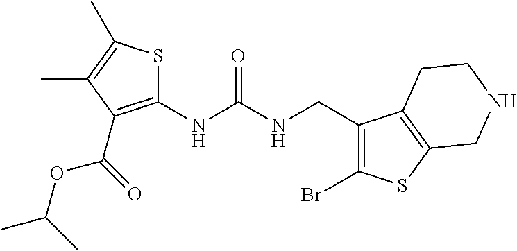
C1(NC(NCC2=C(Br)SC3=C2CCNC3)=O)=C(C(OC(C)C)=O)C(C)=C(C)S1
